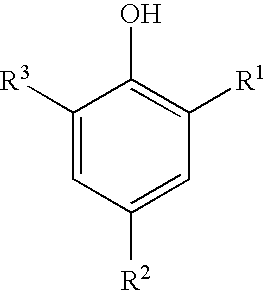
C1([R3])=CC([R2])=CC([R1])=C1O
